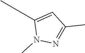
CCC1=CC(C)=NN1C
